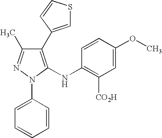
C1(C2=CSC=C2)=C(NC2=C([CO2H])C=C(OC)C=C2)N(C2=CC=CC=C2)N=C1C
